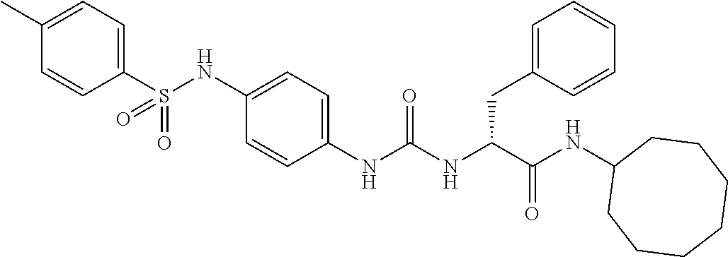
C1(S(NC2=CC=C(NC(NC(C(NC3CCCCCCC3)=O)CC3=CC=CC=C3)=O)C=C2)(=O)=O)=CC=C(C)C=C1
